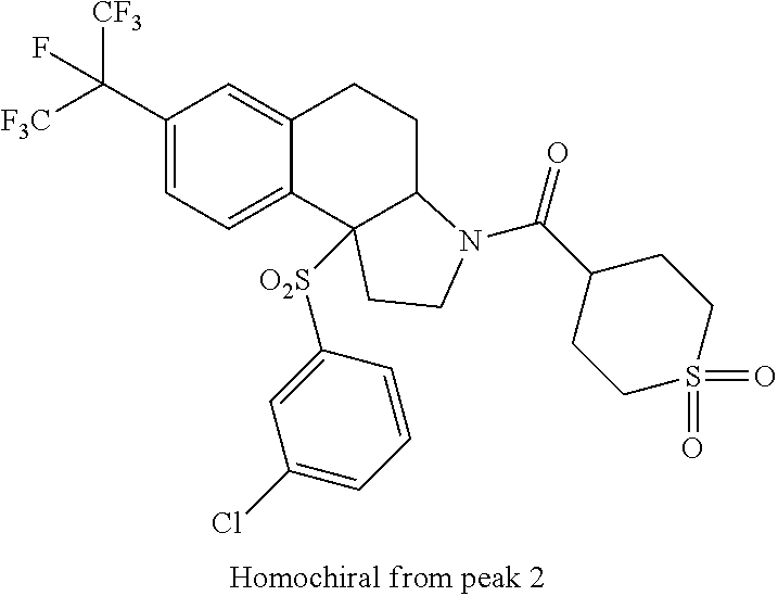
[F3C]C(C1=CC=C2C(=C1)CCC1C2([O2S]C2=CC(Cl)=CC=C2)CCN1C(C1CCS(=O)(=O)CC1)=O)([CF3])F
